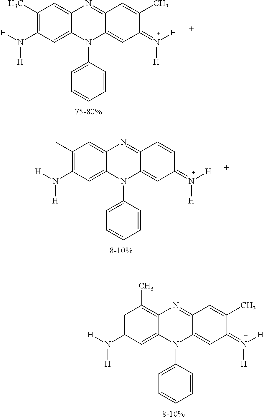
C1(C)=C(N([H])[H])C=C2C(=C1)N=C1C(=CC(=N([H])[H])C(C)=C1)N2C1=CC=CC=C1.C1(C)=C(N([H])[H])C=C2C(=C1)N=C1C(=CC(=N([H])[H])C=C1)N2C1=CC=CC=C1.C1=C(N([H])[H])C=C2C(=C1C)N=C1C(=CC(=N([H])[H])C(C)=C1)N2C1=CC=CC=C1
